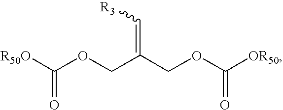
C(OCC(COC([OR50])=O)=C[R3])([R50O])=O
